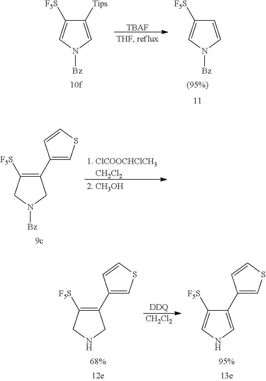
C1([Tips])=CN([Bz])C=C1[F5S].[TBAF].C1=CN([Bz])C=C1[F5S].C1(C2=CSC=C2)=C([F5S])CN([Bz])C1.[1. ClCOOCHClCH3    CH2Cl2].[DDQ].[CH2Cl2].C1(C2=CSC=C2)=C([F5S])CNC1.C1(C2=CSC=C2)=CNC=C1[F5S]
